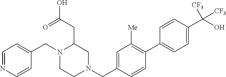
C1=NC=CC(CN2CCN(CC3=CC([Me])=C(C4=CC=C(C(O)([CF3])[CF3])C=C4)C=C3)CC2CC(O)=O)=C1
